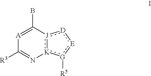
[K]12:[J](:[D]:[E]:[G]:1[R5])C(B)=[A]C([R3])=N2
